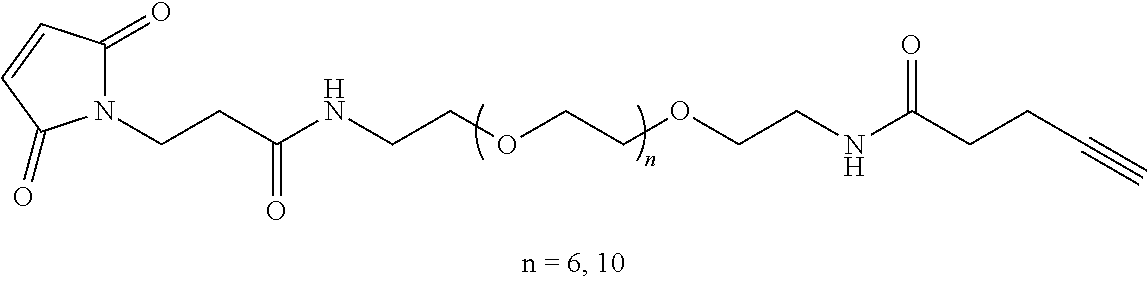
N1(CCC(NCCOCCOCCNC(CCC#C)=O)=O)C(=O)C=CC1=O
